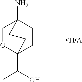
C1OC2(C(C)O)CCC1(N)CC2
